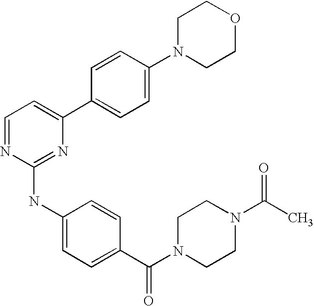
C1(C2=CC=C(N3CCOCC3)C=C2)=CC=NC(NC2=CC=C(C(N3CCN(C(C)=O)CC3)=O)C=C2)=N1
